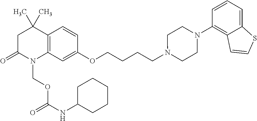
C1C(=O)N(COC(NC2CCCCC2)=O)C2=C(C1(C)C)C=CC(OCCCCN1CCN(C3=C4C(=CC=C3)SC=C4)CC1)=C2
